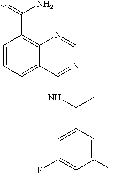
C1=CC=C2C(=C1C(=O)N)N=CN=C2NC(C1=CC(F)=CC(F)=C1)C
